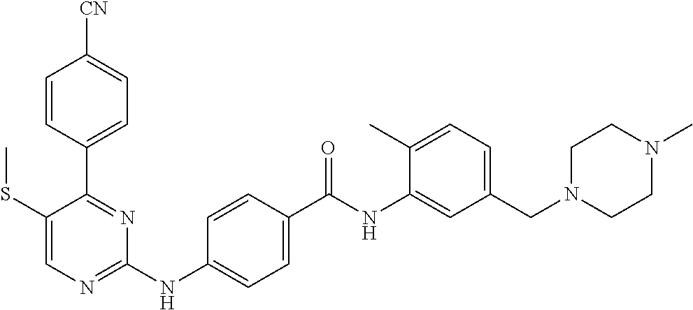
C1=CC(C2=NC(NC3=CC=C(C(NC4=CC(CN5CCN(C)CC5)=CC=C4C)=O)C=C3)=NC=C2SC)=CC=C1[CN]
